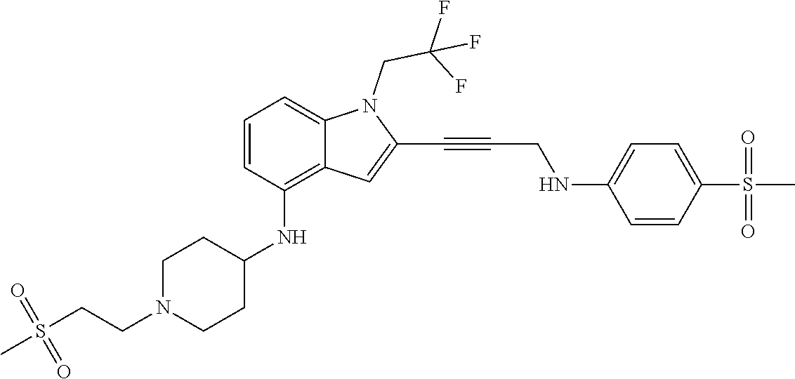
C1=CC(S(C)(=O)=O)=CC=C1NCC#CC1=CC2=C(NC3CCN(CCS(C)(=O)=O)CC3)C=CC=C2N1CC(F)(F)F
